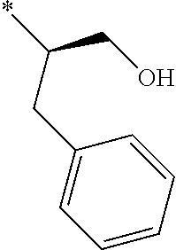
C(CC1=CC=CC=C1)(*)CO
